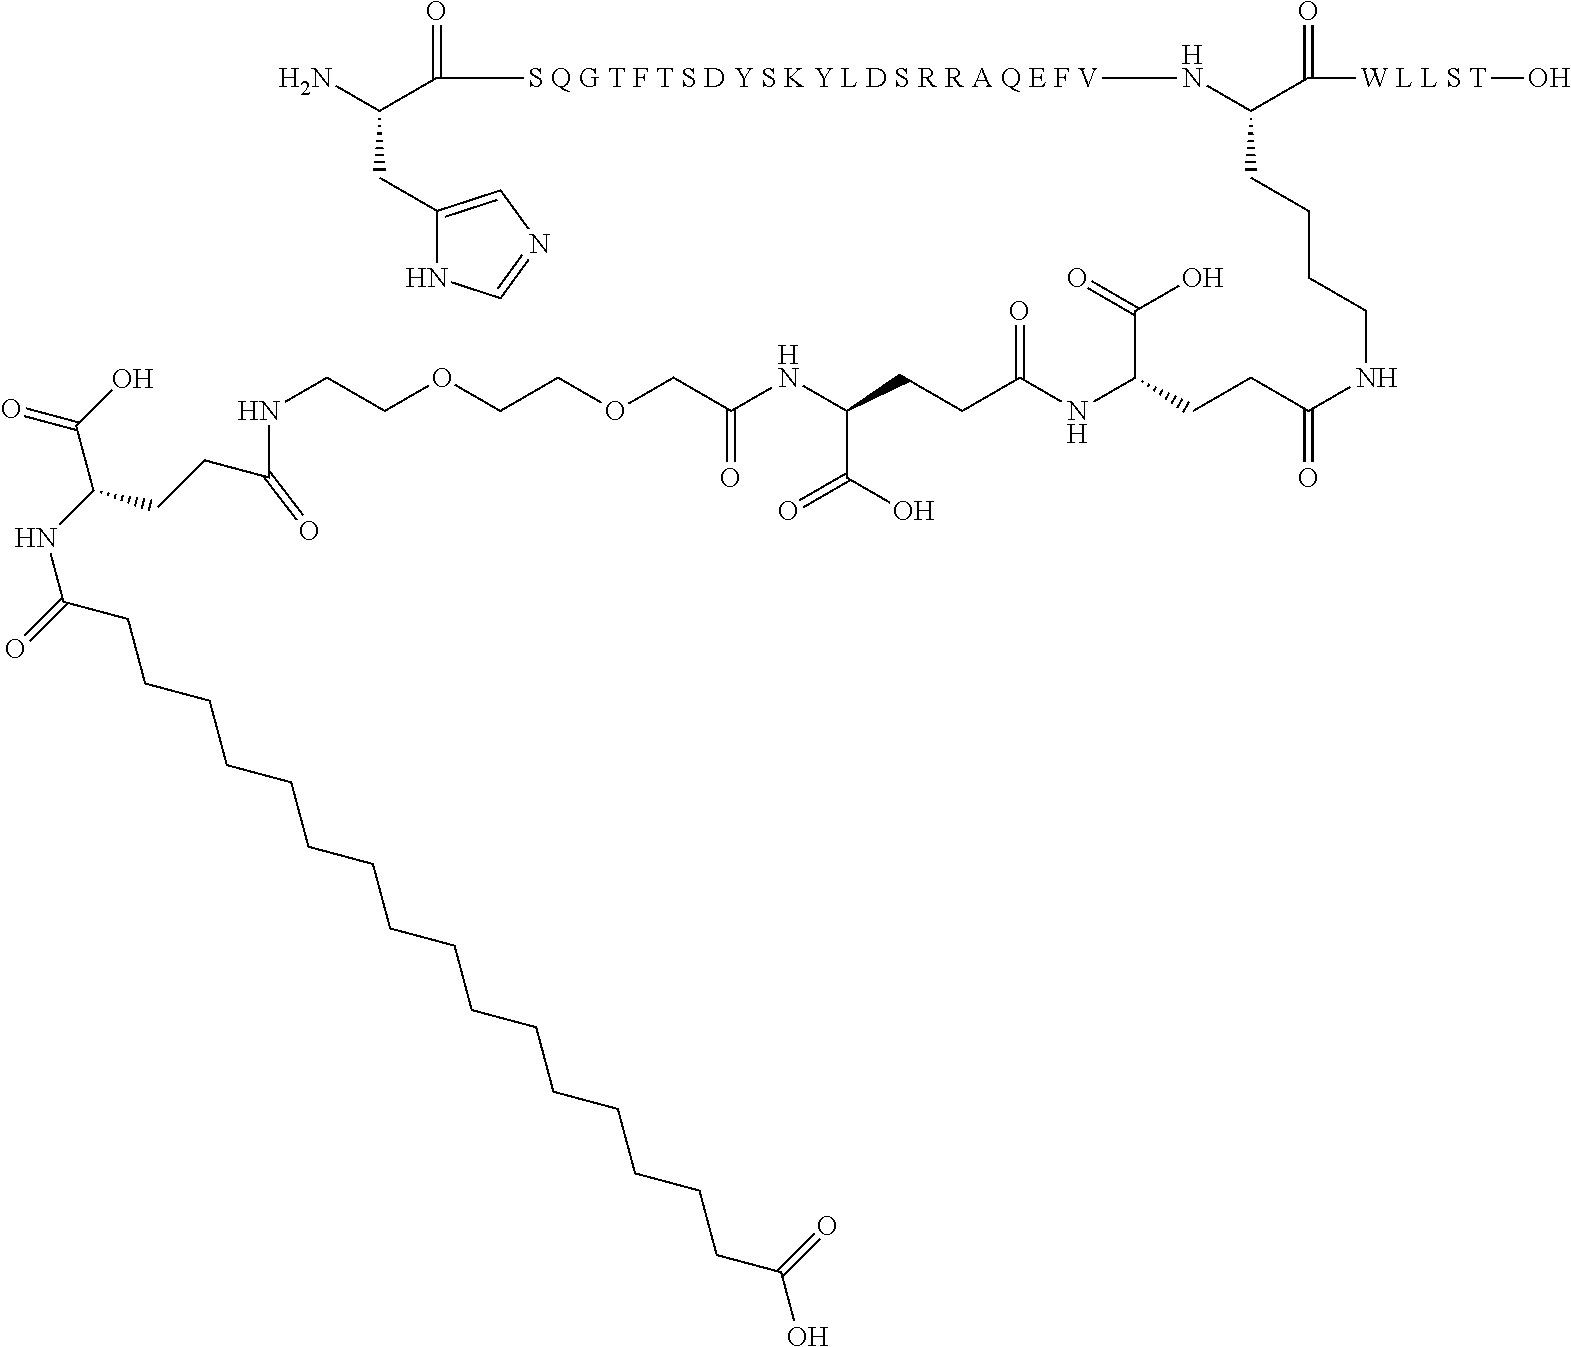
NC(C([S Q G T F T S D Y S K Y L D S R R A Q E F V]NC(C([W L L S T]O)=O)CCCCNC(CCC(NC(CCC(NC(COCCOCCNC(CCC(NC(CCCCCCCCCCCCCCCCC(O)=O)=O)C(O)=O)=O)=O)C(O)=O)=O)C(=O)O)=O)=O)CC1=CN=CN1
